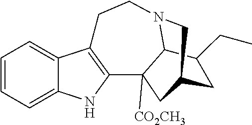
C1=CC=C2C(=C1)C1=C(N2)C2([CO2CH3])C3N(CC1)CC(C2)CC3CC
